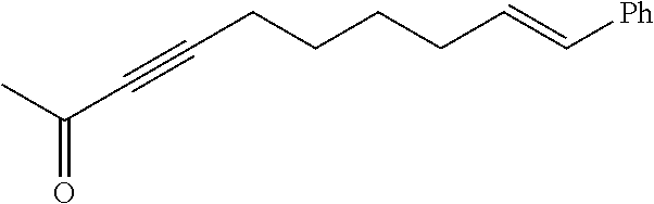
CC(C#CCCCCC=C[Ph])=O
